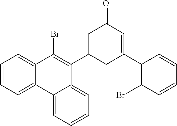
C12=CC=CC=C1C(Br)=C(C1CC(C3=C(Br)C=CC=C3)=CC(=O)C1)C1=CC=CC=C21
